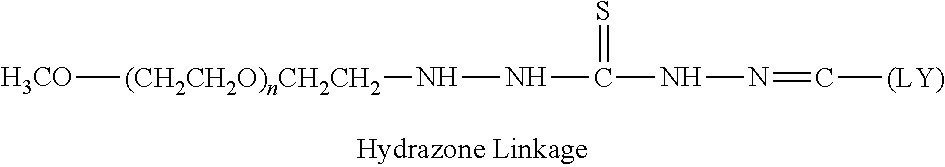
[H3CO][(CH2CH2O)nCH2CH2]NNC(NN=C[(LY)])=S
